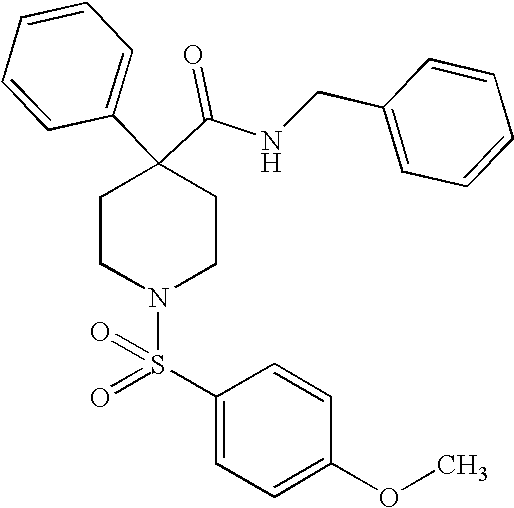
N(C(C1(C2=CC=CC=C2)CCN(S(C2=CC=C(OC)C=C2)(=O)=O)CC1)=O)CC1=CC=CC=C1
